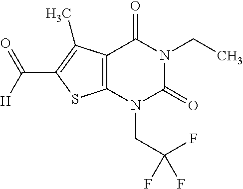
C12=C(N(CC(F)(F)F)C(=O)N(CC)C1=O)SC(C([H])=O)=C2C
